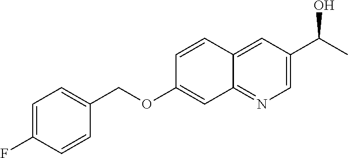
FC1=CC=C(COC2=CC3=NC=C(C(C)O)C=C3C=C2)C=C1
